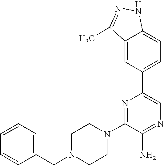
C1(N2CCN(CC3=CC=CC=C3)CC2)=NC(C2=CC=C3C(=C2)C(C)=NN3)=CN=C1N
